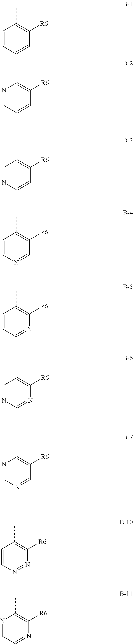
C1=CC=CC([R6])=C1C.N1=CC=CC([R6])=C1C.C1=NC=CC([R6])=C1C.C1=CN=CC([R6])=C1C.C1=CC=NC([R6])=C1C.C1=NC=NC([R6])=C1C.N1=CN=CC([R6])=C1C.C1=CN=NC([R6])=C1C.N1=CC=NC([R6])=C1C
